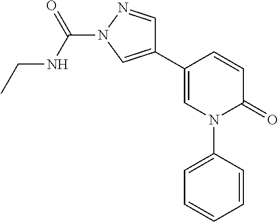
C1=CC(C2=CN(C(NCC)=O)N=C2)=CN(C2=CC=CC=C2)C1=O
